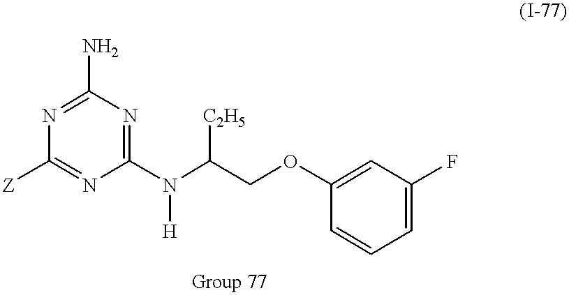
C1(N)=NC([Z])=NC(N(C(COC2=CC(F)=CC=C2)[C2H5])[H])=N1
